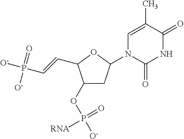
C1(OP(=O)([RNA])[O-])CC(N2C(=O)NC(=O)C(C)=C2)OC1C=CP(=O)([O-])[O-]
